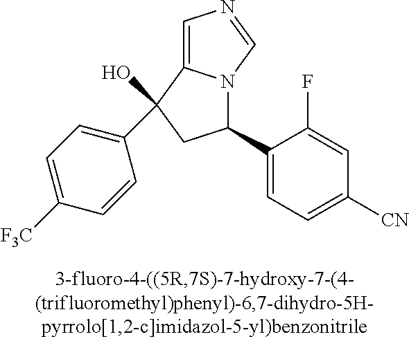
C1=C2N(C=N1)C(C1=CC=C([CN])C=C1F)CC2(C1=CC=C([F3C])C=C1)O
